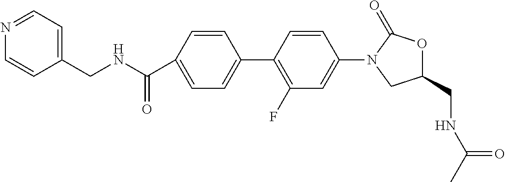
C1(C(NCC2=CC=NC=C2)=O)=CC=C(C2=C(F)C=C(N3C(=O)OC(CNC(C)=O)C3)C=C2)C=C1
